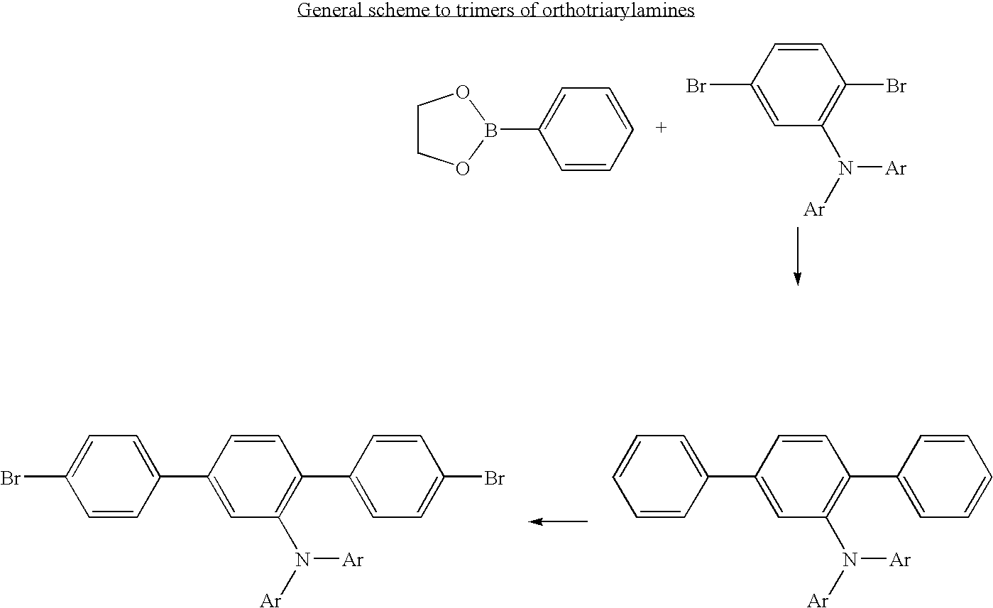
C1=C(Br)C=CC(Br)=C1N([Ar])[Ar].C1COB(C2=CC=CC=C2)O1.C1=CC(C2=CC(N([Ar])[Ar])=C(C3=CC=C(Br)C=C3)C=C2)=CC=C1Br.C1=CC(C2=CC(N([Ar])[Ar])=C(C3=CC=CC=C3)C=C2)=CC=C1
